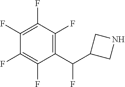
C1(C(C2CNC2)F)=C(F)C(F)=C(F)C(F)=C1F
